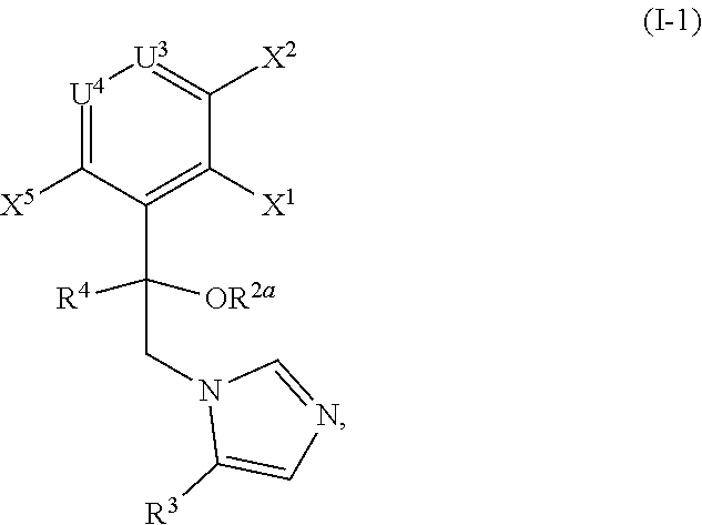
[U4]1=C([X5])C(C(CN2C([R3])=CN=C2)([R4])[OR2a])=C([X1])C([X2])=[U3]1
